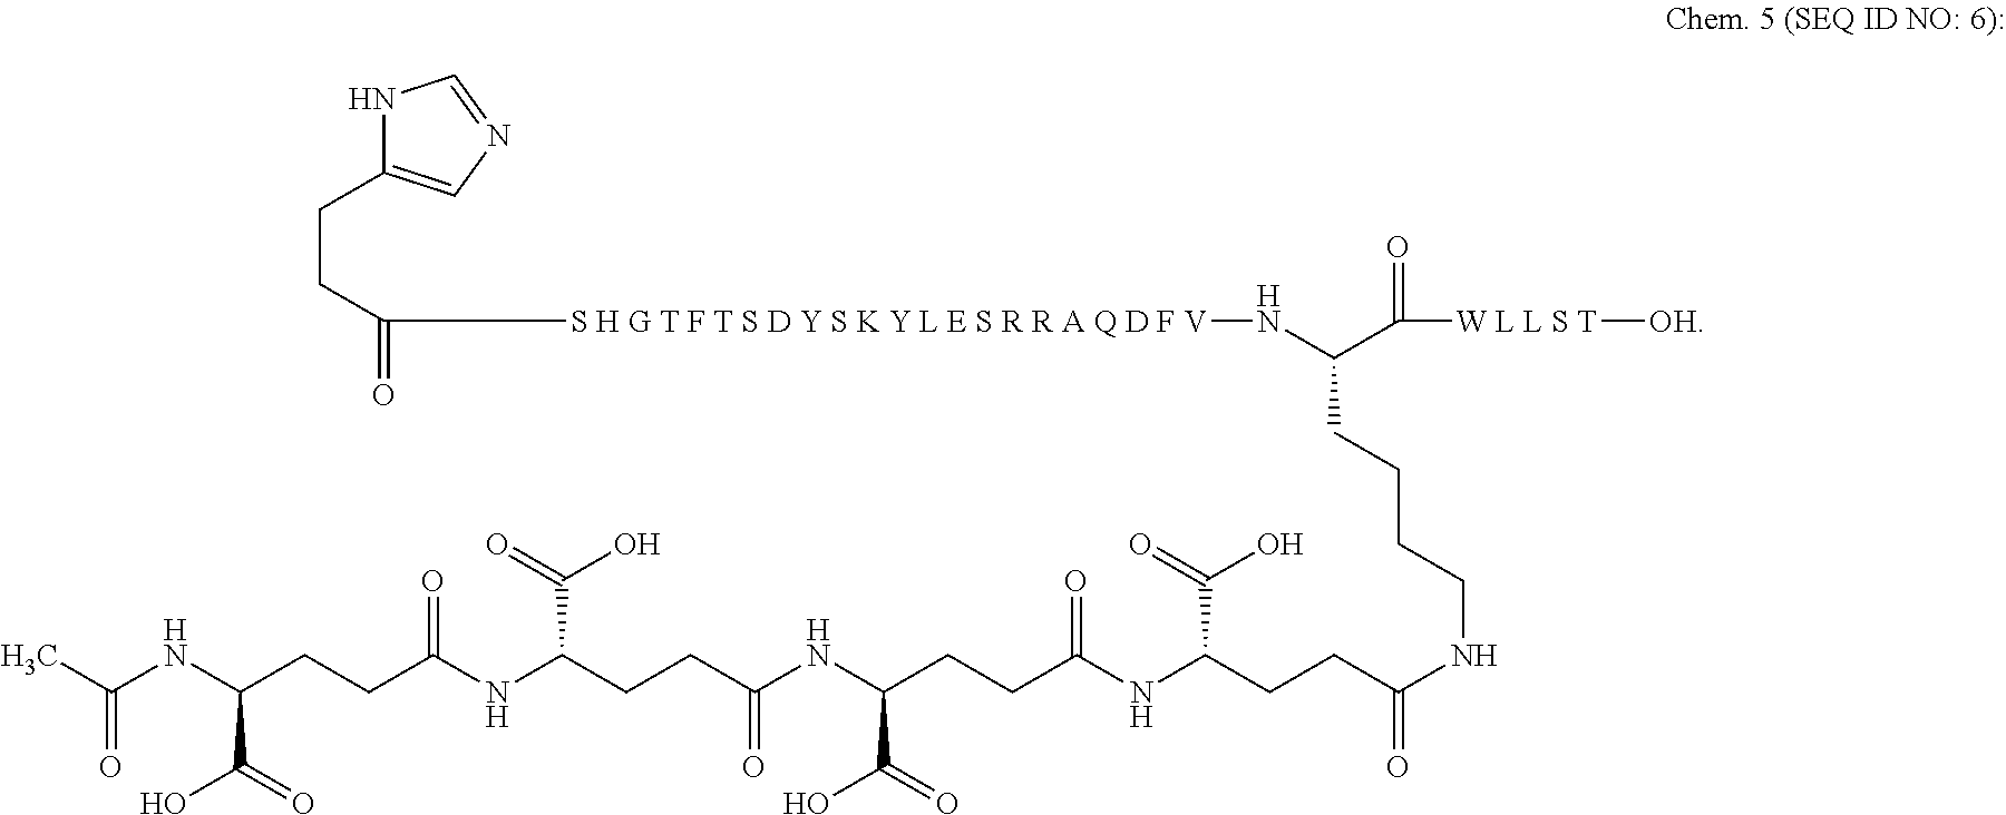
N1C(CCC(=O)[S H G T F T S D Y S K Y L E S R R A Q D F V]NC(C([W L L S T][OH])=O)CCCCNC(CCC(NC(CCC(NC(CCC(NC(CCC(NC(=O)C)C(O)=O)=O)C(=O)O)=O)C(O)=O)=O)C(O)=O)=O)=CN=C1
